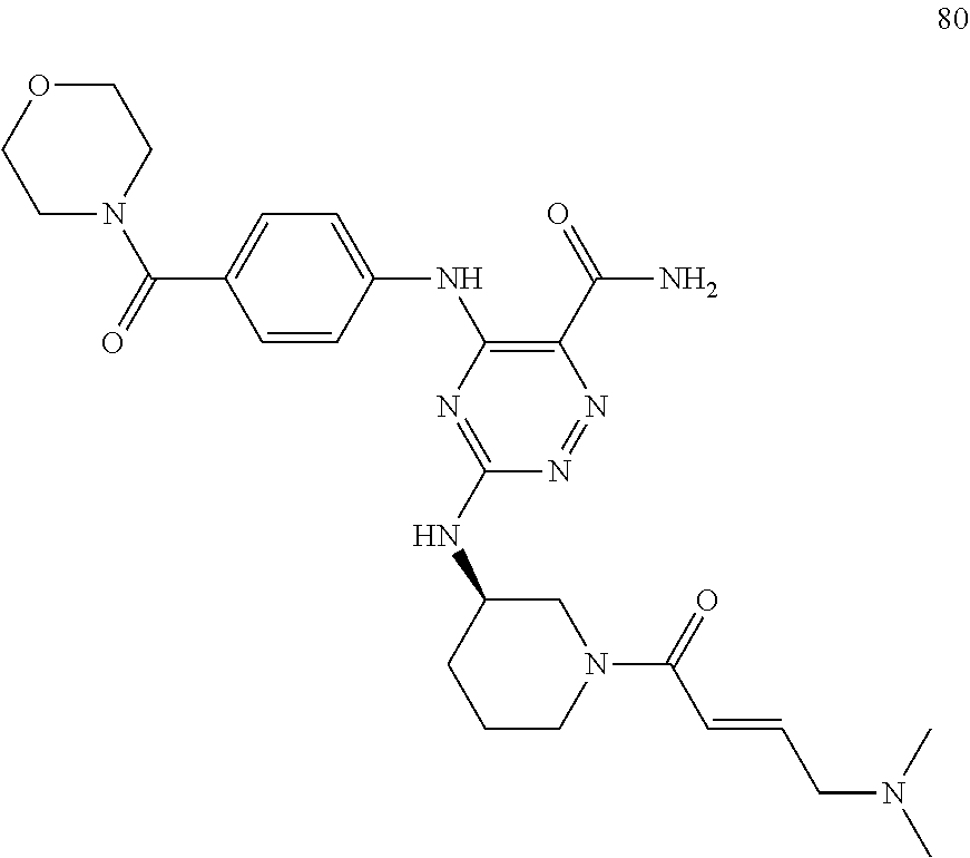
O1CCN(C(=O)C2=CC=C(NC3=C(C(=O)N)N=NC(NC4CCCN(C(=O)C=CCN(C)C)C4)=N3)C=C2)CC1
